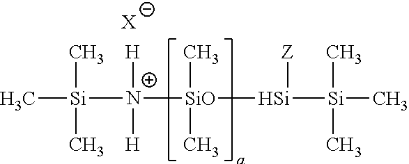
C[Si]([N+]([SiO]([Si]([Si](C)(C)C)[Z])(C)C)([H])[H])(C)C.[X]
